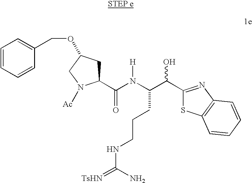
C(C(O)C1=NC2=C(S1)C=CC=C2)(CCCNC(=[TsHN])N)N(C(C1CC(OCC2=CC=CC=C2)CN1[Ac])=O)[H]
